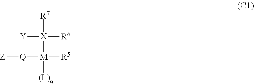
[R7][X]([M]([(L)q])([R5])[Q][Z])([Y])[R6]
